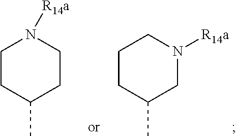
C1CC(C)CN([R14a])C1.C1CC(C)CCN1[R14a]
